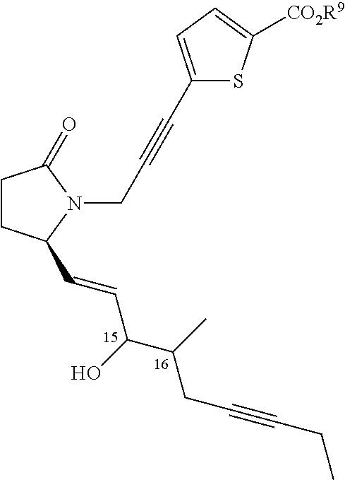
C1CC(C=CC(C(C)CC#CCC)O)N(CC#CC2=CC=C([CO2R9])S2)C1=O
